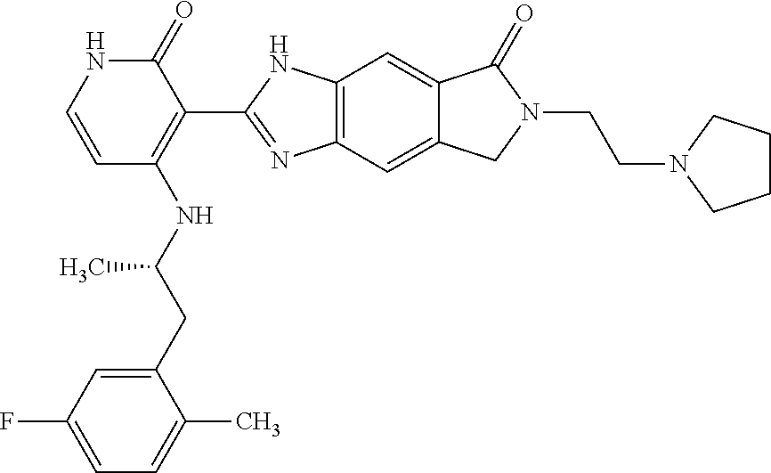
C1=C(CC(NC2=C(C3=NC4=C(N3)C=C3C(=C4)CN(CCN4CCCC4)C3=O)C(=O)NC=C2)C)C(C)=CC=C1F
